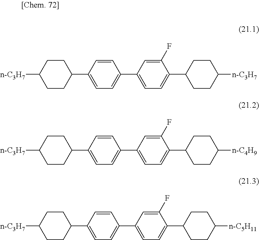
C1(C2=CC=C(C3=CC=C(C4CCC([n-C3H7])CC4)C(F)=C3)C=C2)CCC([n-C3H7])CC1.C1(C2=CC=C(C3=CC=C(C4CCC([n-C4H9])CC4)C(F)=C3)C=C2)CCC([n-C3H7])CC1.C1(C2=CC=C(C3=CC=C(C4CCC([n-C5H11])CC4)C(F)=C3)C=C2)CCC([n-C3H7])CC1
